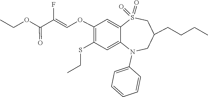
C1=C(N2C3=CC(SCC)=C(OC=C(F)C(OCC)=O)C=C3S(=O)(=O)CC(CCCC)C2)C=CC=C1
